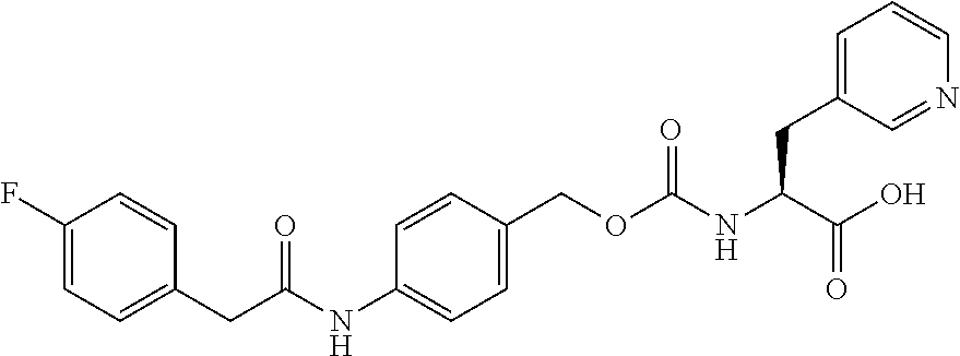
C1(F)=CC=C(CC(=O)NC2=CC=C(COC(NC(C(O)=O)CC3=CC=CN=C3)=O)C=C2)C=C1
